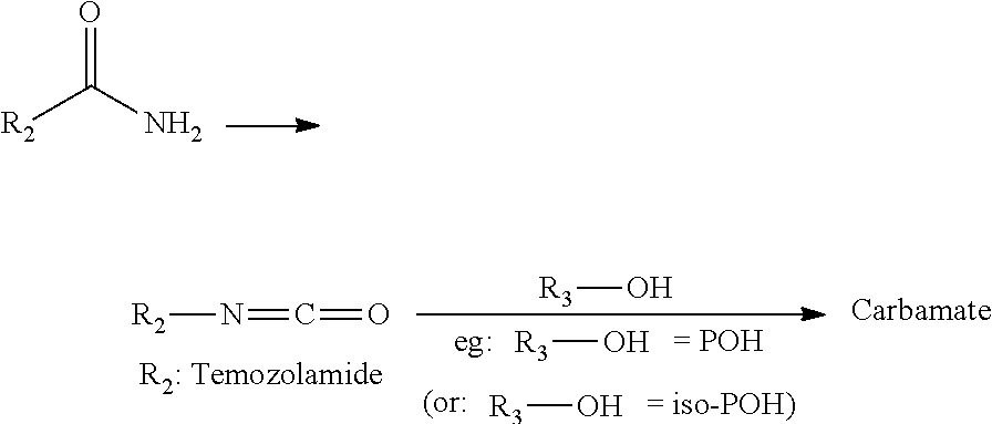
[R2]C(N)=O.[R2]N=C=O.[R3]O.[R3]O.[R3]O
